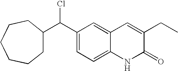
C1(C(C2=CC=C3C(=C2)C=C(CC)C(=O)N3)Cl)CCCCCC1
